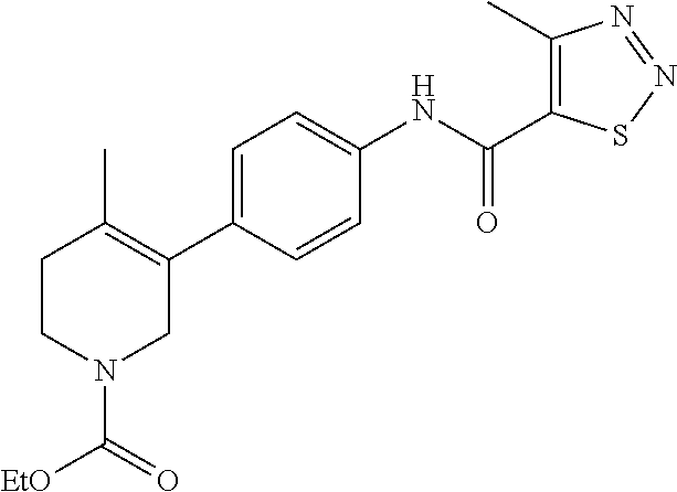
C1=C(C2=C(C)CCN(C(=O)[EtO])C2)C=CC(NC(C2=C(C)N=NS2)=O)=C1
